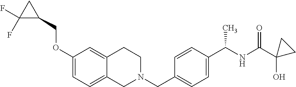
C1(OCC2CC2(F)F)=CC=C2C(=C1)CCN(CC1=CC=C(C(NC(=O)C3(O)CC3)C)C=C1)C2
